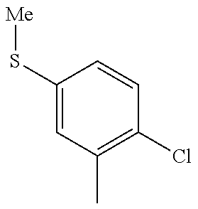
C1(S[Me])=CC(C)=C(Cl)C=C1
